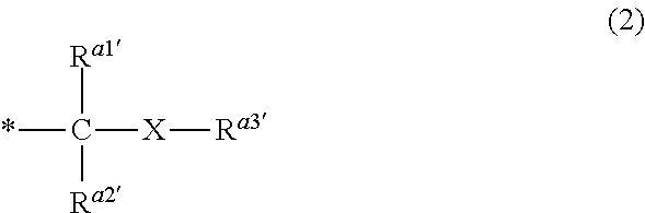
[X]([Ra3])C(*)([Ra1])[Ra2]
